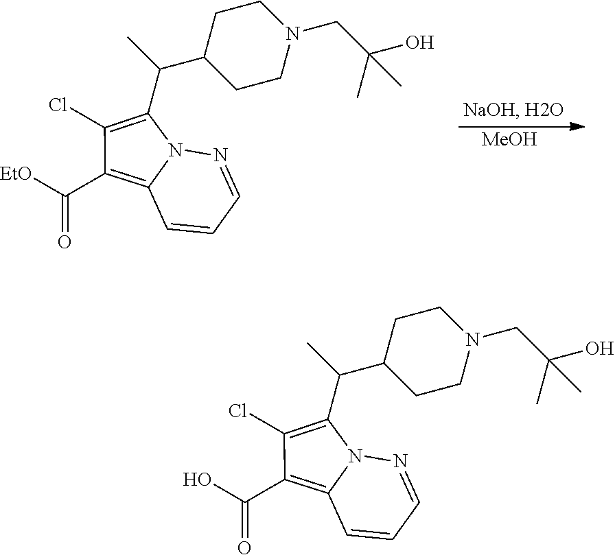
[MeOH].[EtO]C(=O)C1=C2N(N=CC=C2)C(C(C)C2CCN(CC(O)(C)C)CC2)=C1Cl.OC(=O)C1=C2N(N=CC=C2)C(C(C)C2CCN(CC(O)(C)C)CC2)=C1Cl
